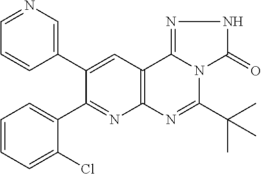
C1=CC=C(Cl)C(C2=NC3=C(C=C2C2=CN=CC=C2)C2=NNC(=O)N2C(C(C)(C)C)=N3)=C1
